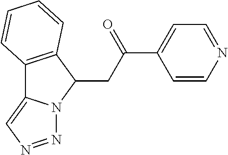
C12=C(C(CC(C3=CC=NC=C3)=O)N3C1=CN=N3)C=CC=C2
